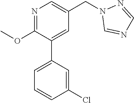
N1=C(OC)C(C2=CC=CC(Cl)=C2)=CC(CN2C=NC=N2)=C1
